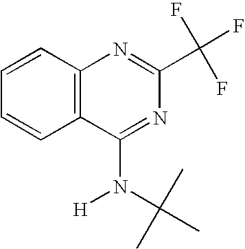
C1=CC2=C(C=C1)N=C(C(F)(F)F)N=C2N(C(C)(C)C)[H]
